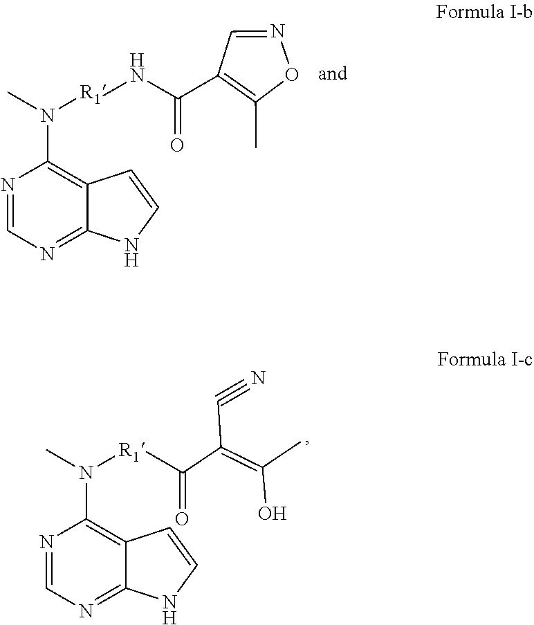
N1=CN=C2C(=C1N(C)[R1]C(=O)C(C#N)=C(O)C)C=CN2.N1=CN=C2C(=C1N(C)[R1]NC(=O)C1=C(C)ON=C1)C=CN2
